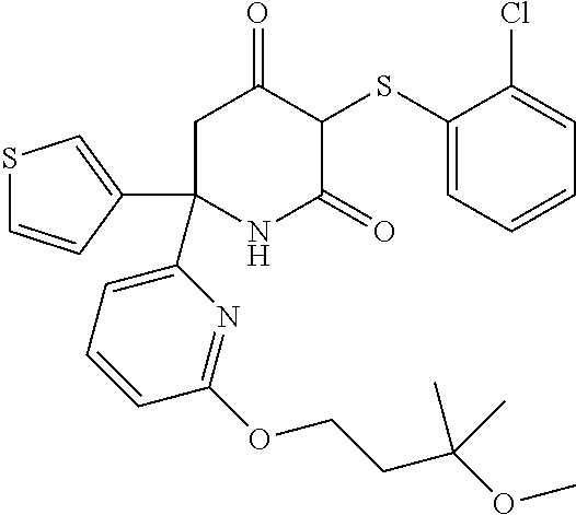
C1(SC2C(=O)CC(C3=CC=CC(OCCC(OC)(C)C)=N3)(C3=CSC=C3)NC2=O)=CC=CC=C1Cl
